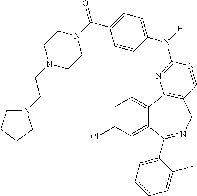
C1=C(Cl)C=C2C(=C1)C1=C(CN=C2C2=CC=CC=C2F)C=NC(N(C2=CC=C(C(N3CCN(CCN4CCCC4)CC3)=O)C=C2)[H])=N1
